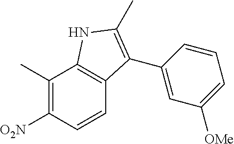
C1(C)=C([O2N])C=CC2=C1NC(C)=C2C1=CC([OMe])=CC=C1
